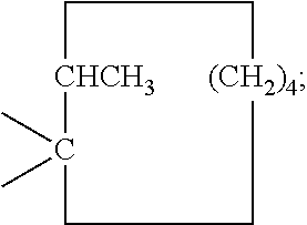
C1[(CH2)4]CCC(C)(C)[CHCH3]C1
